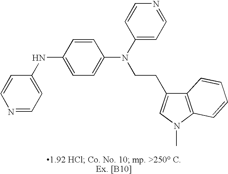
N1=CC=C(NC2=CC=C(N(C3=CC=NC=C3)CCC3=CN(C)C4=C3C=CC=C4)C=C2)C=C1
